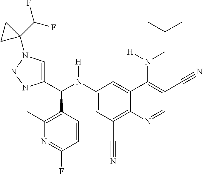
C1(N(C(C2=CN(C3(C(F)F)CC3)NN2)C2=C(C)N=C(F)C=C2)[H])=CC(C#N)=C2C(=C1)C(N(CC(C)(C)C)[H])=C(C#N)C=N2
